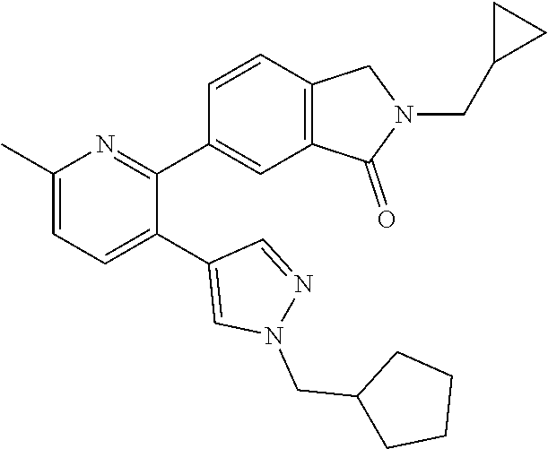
C1(C)=CC=C(C2=CN(CC3CCCC3)N=C2)C(C2=CC3=C(C=C2)CN(CC2CC2)C3=O)=N1
